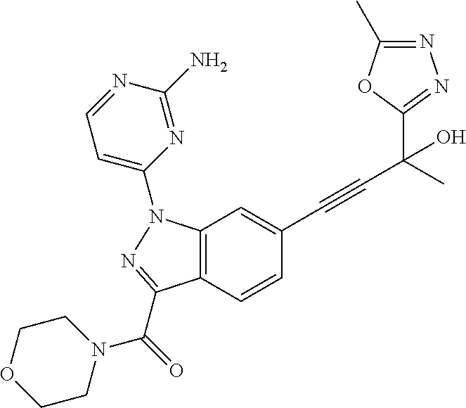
C12=C(C=CC(C#CC(C)(C3=NN=C(C)O3)O)=C1)C(C(N1CCOCC1)=O)=NN2C1=CC=NC(N)=N1
